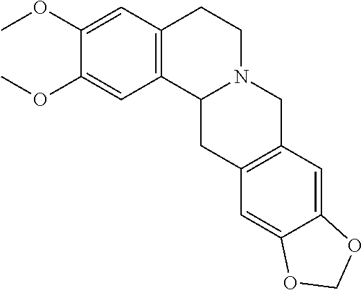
C12=C(C=C(OC)C(OC)=C1)CCN1C2CC2=C(C1)C=C1C(=C2)OCO1
